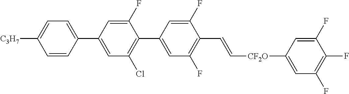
C1(F)=CC(C2=CC=C([C3H7])C=C2)=CC(Cl)=C1C1=CC(F)=C(C=C[CF2O]C2=CC(F)=C(F)C(F)=C2)C(F)=C1
